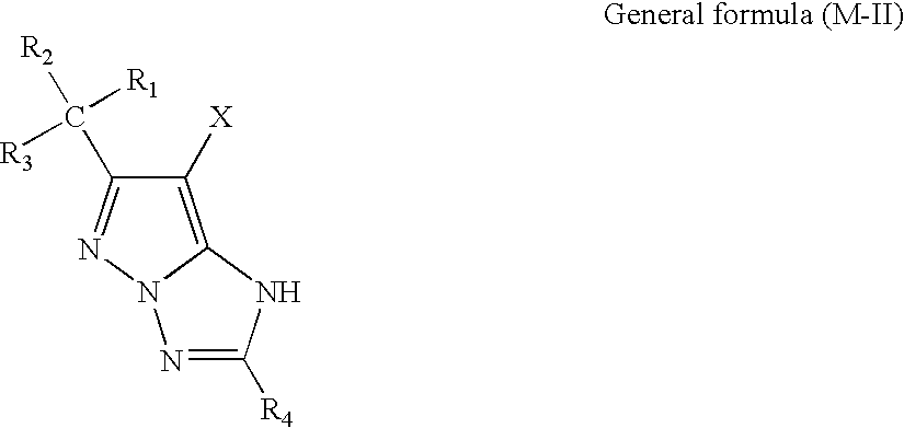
C1([X])=C2N(N=C1C([R2])([R1])[R3])N=C([R4])N2
